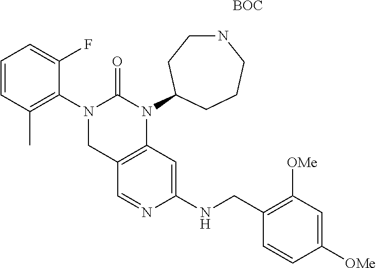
C1C2=C(N(C3CCNCCC3)C(=O)N1C1=C(C)C=CC=C1F)C=C(NCC1=C([OMe])C=C([OMe])C=C1)N=C2.[BOC]
